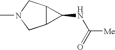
C12C(CN(C)C1)C2NC(=O)[Me]
